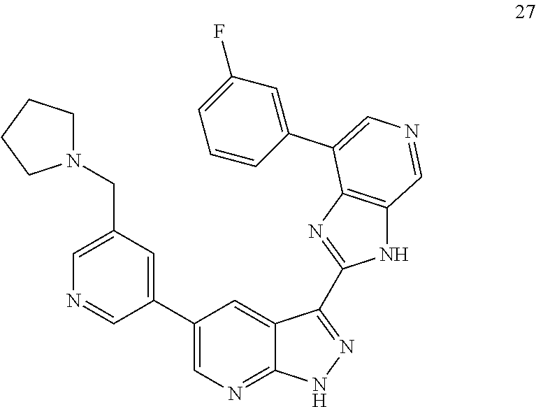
C1(C2=CC(CN3CCCC3)=CN=C2)=CN=C2C(=C1)C(C1=NC3=C(N1)C=NC=C3C1=CC(F)=CC=C1)=NN2
